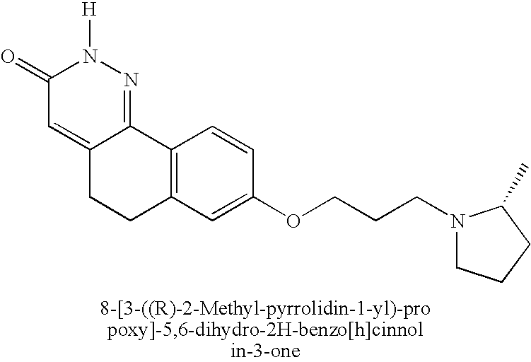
C12=NN([H])C(=O)C=C1CCC1=C2C=CC(OCCCN2CCCC2C)=C1
